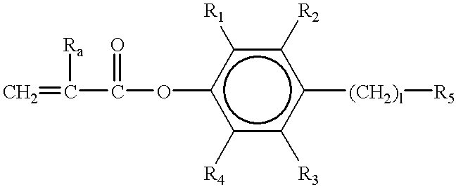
C=C(C(Oc1c([R4])c([R3])c([(CH2)l][R5])c([R2])c1[R1])=O)[Ra]
